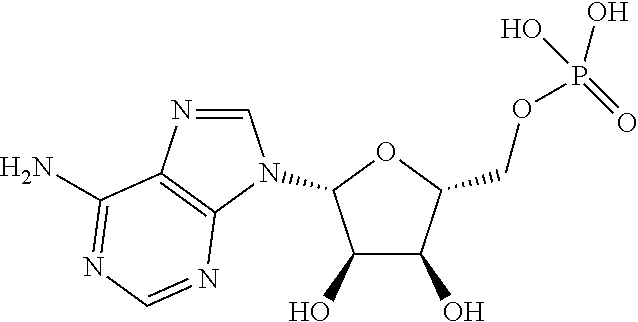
N1=CN(C2C(O)C(O)C(COP(O)(O)=O)O2)C2=C1C(N)=NC=N2
